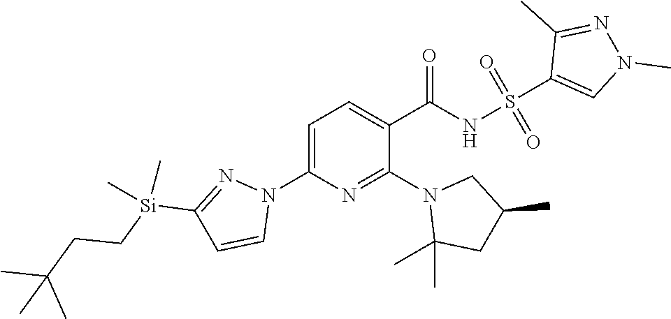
N1(C2=NC(N3C=CC([Si](CCC(C)(C)C)(C)C)=N3)=CC=C2C(=O)NS(=O)(=O)C2=CN(C)N=C2C)C(C)(C)CC(C)C1
